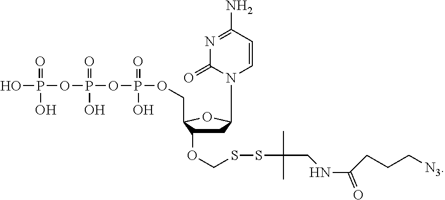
N1(C2CC(OCSSC(C)(C)CNC(CCC[N3])=O)C(COP(OP(OP(O)(O)=O)(O)=O)(O)=O)O2)C=CC(N)=NC1=O
